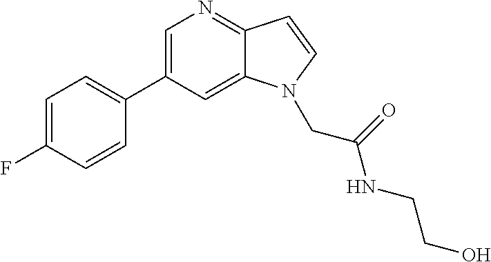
C1=C(F)C=CC(C2=CN=C3C(=C2)N(CC(NCCO)=O)C=C3)=C1
